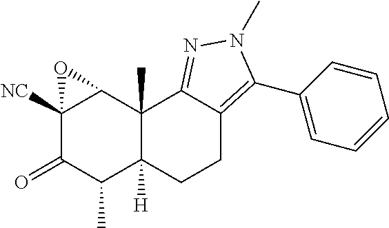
C12([NC])C(=O)C(C)C3([H])C(C)(C1O2)C1=NN(C)C(C2=CC=CC=C2)=C1CC3
